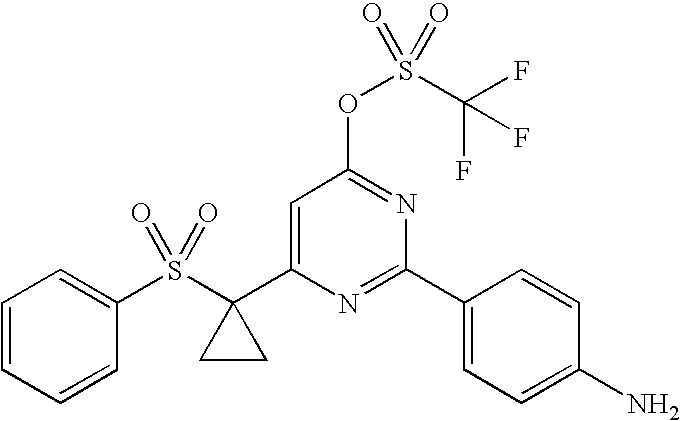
C1=CC=CC(S(C2(C3=CC(OS(C(F)(F)F)(=O)=O)=NC(C4=CC=C(N)C=C4)=N3)CC2)(=O)=O)=C1
